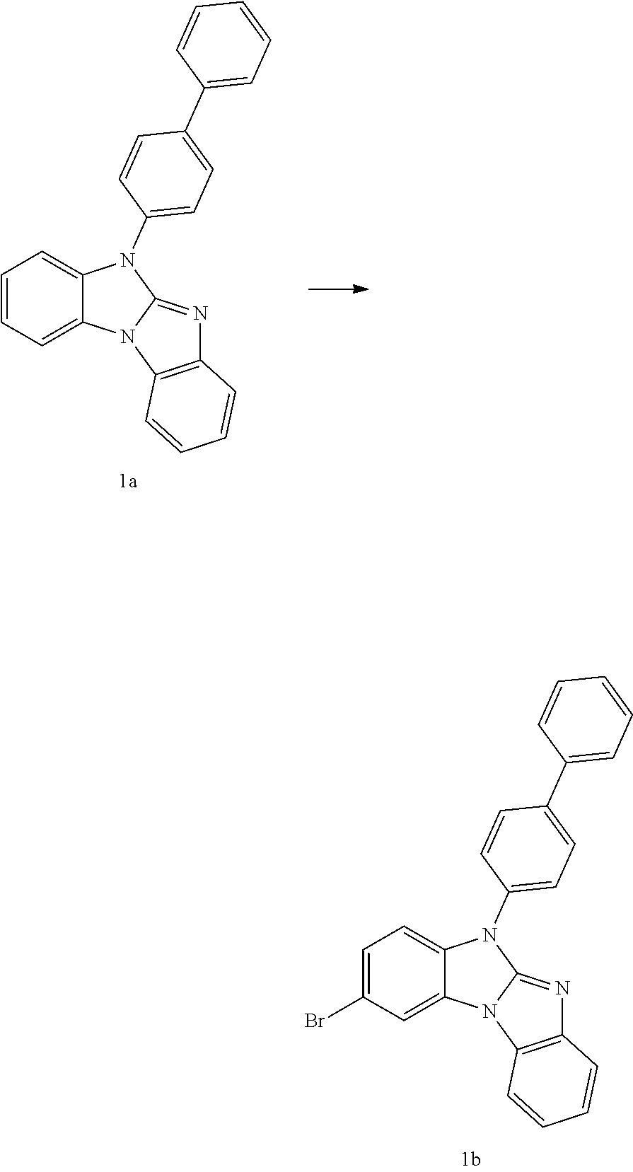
C1=CC=C(C2=CC=C(N3C4=NC5=C(C=CC=C5)N4C4=CC=CC=C34)C=C2)C=C1.C1=CC=C(C2=CC=C(N3C4=NC5=C(C=CC=C5)N4C4=CC(Br)=CC=C34)C=C2)C=C1
